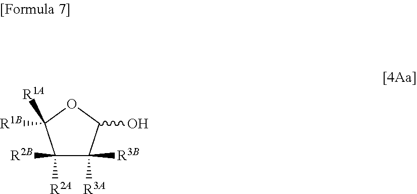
C1([R2B])([R2A])C([R3B])([R3A])C(O)OC1([R1A])[R1B]
